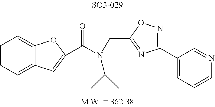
C(N(C(C)C)CC1=NC(C2=CC=CN=C2)=NO1)(=O)C1=CC2=CC=CC=C2O1
